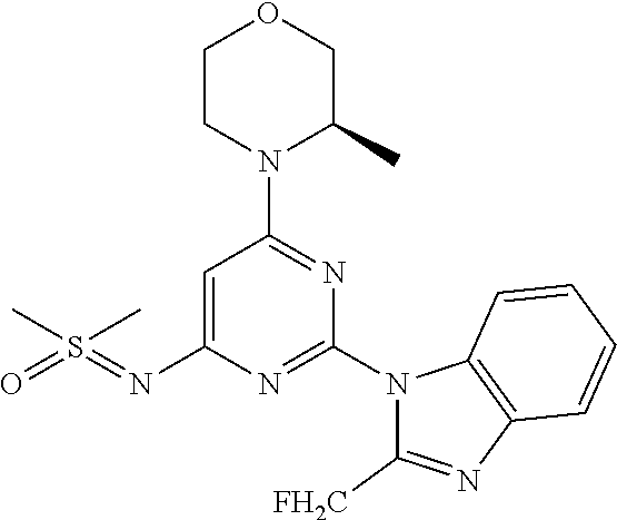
C1=C(N=S(=O)(C)C)N=C(N2C([FH2C])=NC3=C2C=CC=C3)N=C1N1C(C)COCC1
